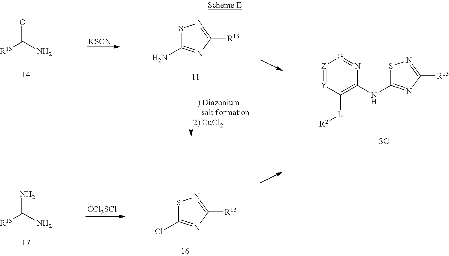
[R13]C(N)=O.[KSCN].S1C(N)=NC([R13])=N1.[Z]1=[Y]C([L][R2])=C(NC2=NC([R13])=NS2)N=[G]1.S1C(Cl)=NC([R13])=N1.[CCl3SCl].N=C(N)[R13]
